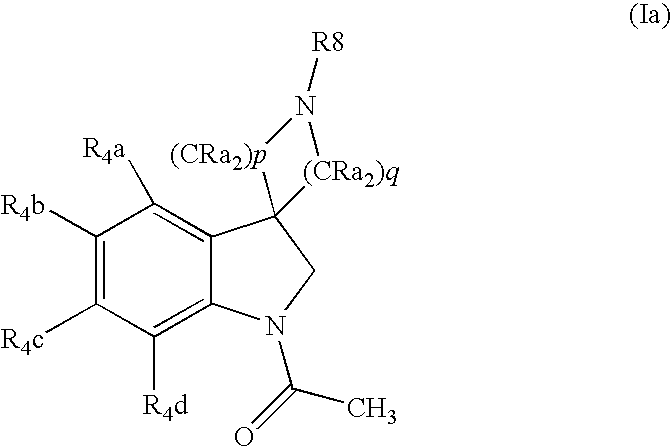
C1([R4b])=C([R4c])C([R4d])=C2C(=C1[R4a])C1(CN2C(=O)C)[(CRa2)p]N([R8])[(CRa2)q]1
